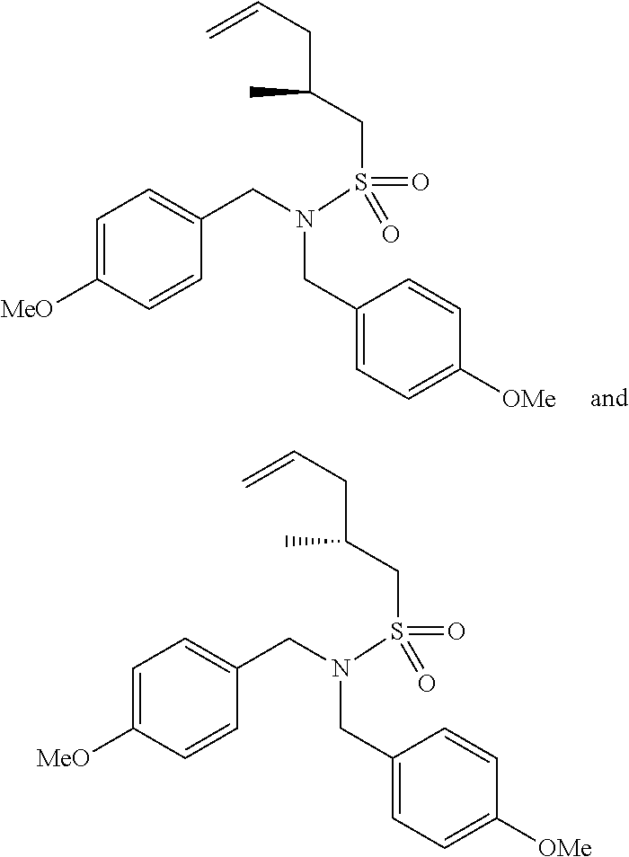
C1([MeO])=CC=C(CN(S(CC(CC=C)C)(=O)=O)CC2=CC=C([OMe])C=C2)C=C1.C1([MeO])=CC=C(CN(S(CC(CC=C)C)(=O)=O)CC2=CC=C([OMe])C=C2)C=C1
